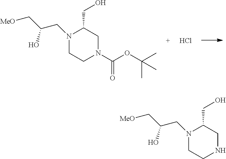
N1(CC(C[MeO])O)CCN(C(OC(C)(C)C)=O)CC1CO.Cl.N1(CC(C[MeO])O)CCNCC1CO
